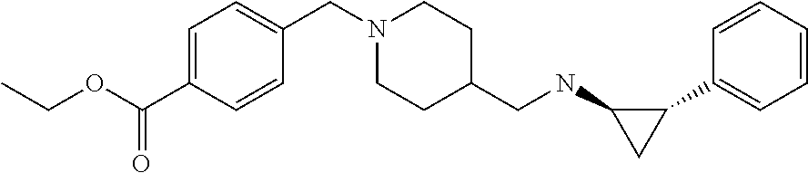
C1=CC=CC(C2C(NCC3CCN(CC4=CC=C(C(OCC)=O)C=C4)CC3)C2)=C1
